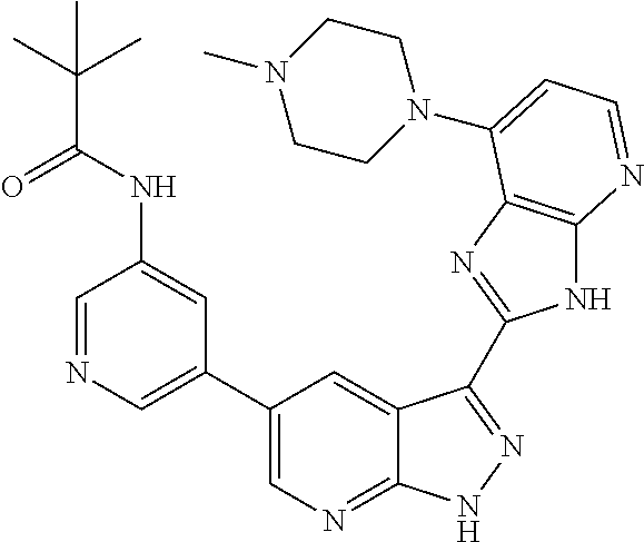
C1=NC=C(C2=CN=C3C(=C2)C(C2=NC4=C(N2)N=CC=C4N2CCN(C)CC2)=NN3)C=C1NC(C(C)(C)C)=O
